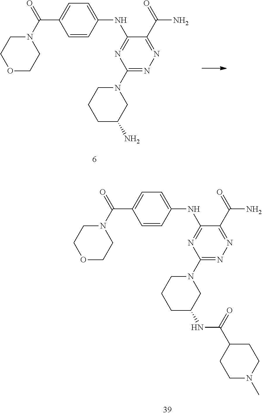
O1CCN(C(=O)C2=CC=C(NC3=NC(N4CCCC(N)C4)=NN=C3C(=O)N)C=C2)CC1.O1CCN(C(=O)C2=CC=C(NC3=NC(N4CCCC(NC(C5CCN(C)CC5)=O)C4)=NN=C3C(=O)N)C=C2)CC1
